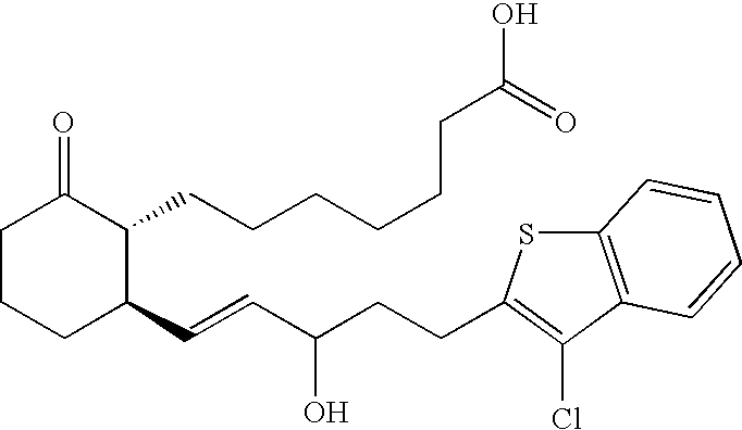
C1CCC(C=CC(CCC2=C(Cl)C3=C(S2)C=CC=C3)O)C(CCCCCCC(=O)O)C1=O
